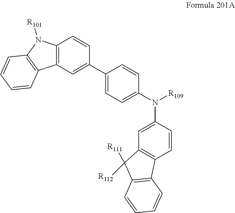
C1(C2=CC3=C(C=C2)N([R101])C2=C3C=CC=C2)=CC=C(N([R109])C2=CC3=C(C=C2)C2=C(C3([R111])[R112])C=CC=C2)C=C1
